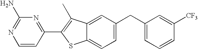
C1=CC(C2=C(C)C3=CC(CC4=CC=CC([CF3])=C4)=CC=C3S2)=NC(N)=N1
